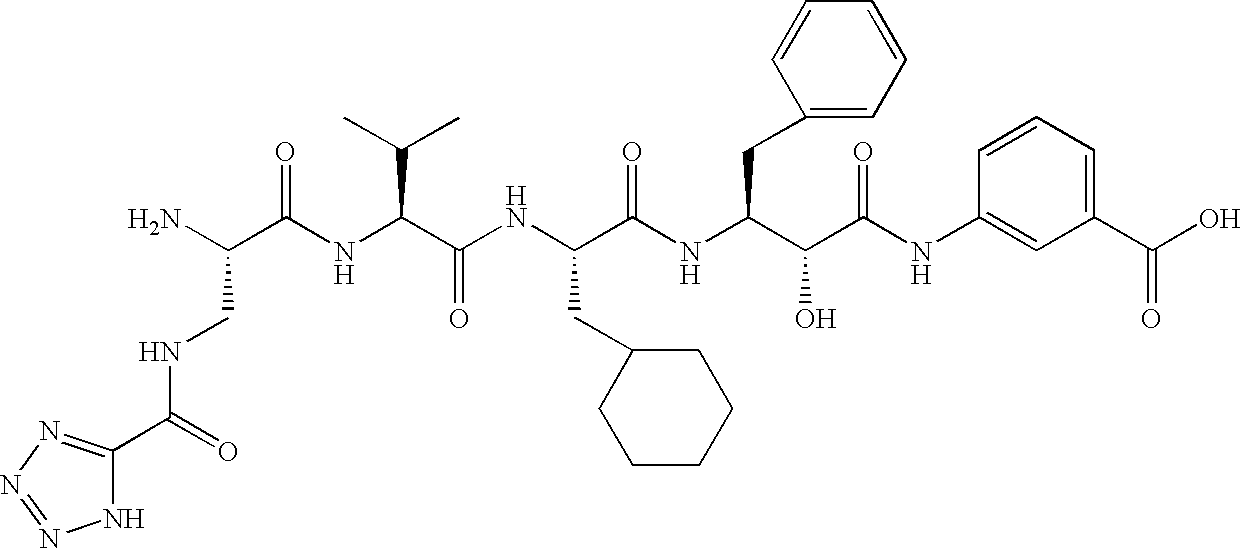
NC(C(NC(C(NC(C(NC(C(C(NC1=CC(C(O)=O)=CC=C1)=O)O)CC1=CC=CC=C1)=O)CC1CCCCC1)=O)C(C)C)=O)CNC(=O)C1=NN=NN1
